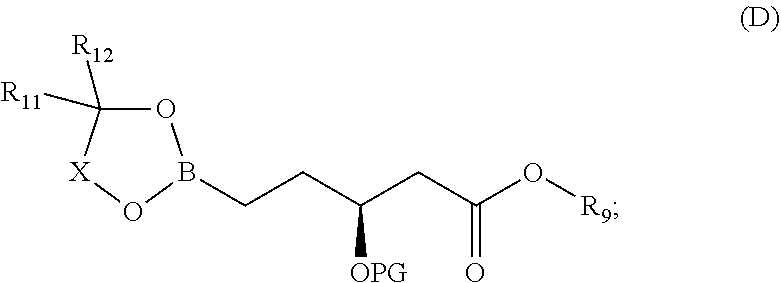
O1C([R11])([R12])[X]OB1CCC(CC(O[R9])=O)[OPG]
